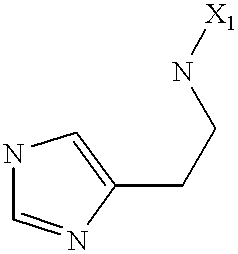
N1C=NC(CCN[X1])=C1
